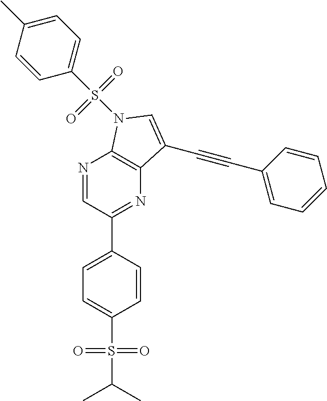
N1=CC(C2=CC=C(S(C(C)C)(=O)=O)C=C2)=NC2=C1N(S(C1=CC=C(C)C=C1)(=O)=O)C=C2C#CC1=CC=CC=C1
